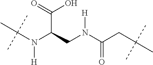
C(N(C(CN(C(CC(C)(C)C)=O)[H])C(O)=O)[H])(C)(C)C
